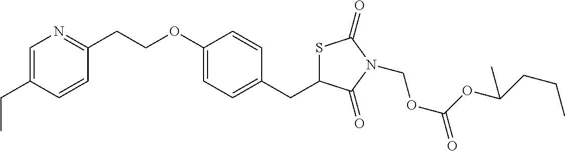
C1=C(CC)C=CC(CCOC2=CC=C(CC3SC(=O)N(COC(OC(CCC)C)=O)C3=O)C=C2)=N1
